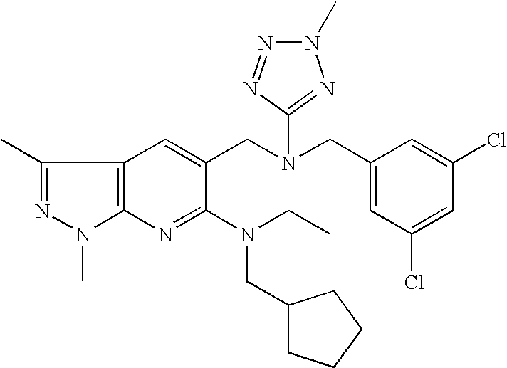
C1(C)=NN(C)C2=C1C=C(CN(CC1=CC(Cl)=CC(Cl)=C1)C1=NN(C)N=N1)C(N(CC)CC1CCCC1)=N2
